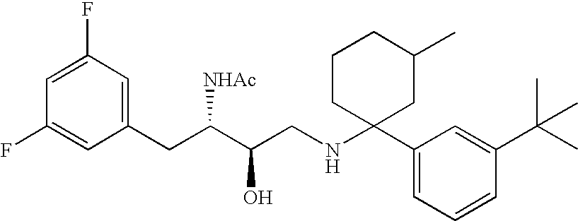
C1=C(F)C=C(CC(C(CNC2(C3=CC=CC(C(C)(C)C)=C3)CC(C)CCC2)O)[NHAc])C=C1F
